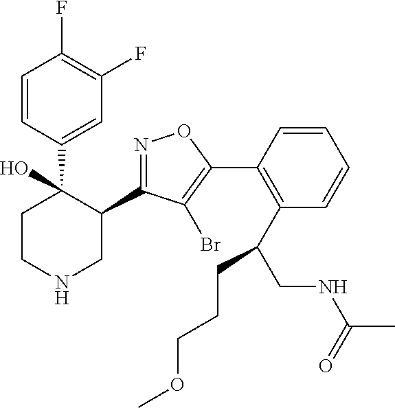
C1=CC(C2(O)CCNCC2C2=NOC(C3=C(C(CNC(C)=O)CCCOC)C=CC=C3)=C2Br)=CC(F)=C1F
